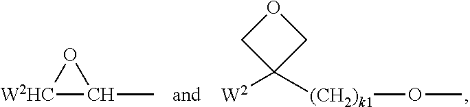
[W2HC]1C(C)O1.O(C)[(CH2)k1]C1([W2])COC1
